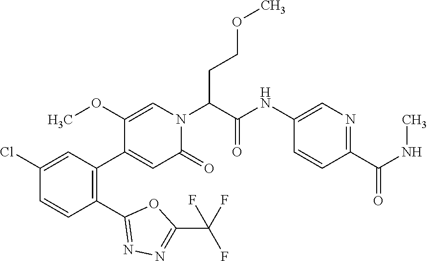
C1(OC)=CN(C(C(=O)NC2=CN=C(C(NC)=O)C=C2)CCOC)C(=O)C=C1C1=C(C2=NN=C(C(F)(F)F)O2)C=CC(Cl)=C1
